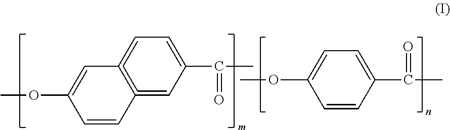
C1(OC)=CC2=C(=CC(C(C)=O)=CC=2)C=C1.O(C1=CC=C(C(C)=O)C=C1)C
